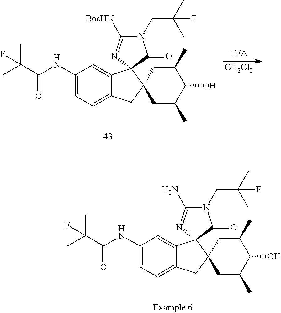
C1(NC(C(C)(C)F)=O)=CC=C2C(=C1)C1(C3(C2)CC(C)C(O)C(C)C3)N=C([BocHN])N(CC(C)(C)F)C1=O.[CH2Cl2].C1(NC(C(C)(C)F)=O)=CC=C2C(=C1)C1(C3(C2)CC(C)C(O)C(C)C3)N=C(N)N(CC(C)(C)F)C1=O
